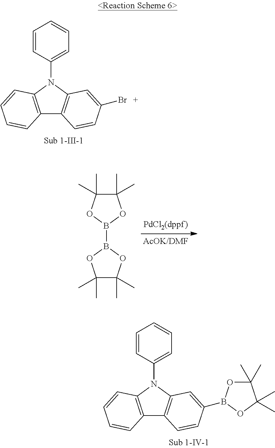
C12=C(N(C3=CC=CC=C3)C3=C1C=CC(Br)=C3)C=CC=C2.B1(B2OC(C)(C)C(C)(C)O2)OC(C)(C)C(C)(C)O1.C12=C(N(C3=CC=CC=C3)C3=C1C=CC(B1OC(C)(C)C(C)(C)O1)=C3)C=CC=C2
